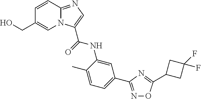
C1=CC2=NC=C(C(=O)NC3=CC(C4=NOC(C5CC(F)(F)C5)=N4)=CC=C3C)N2C=C1CO
